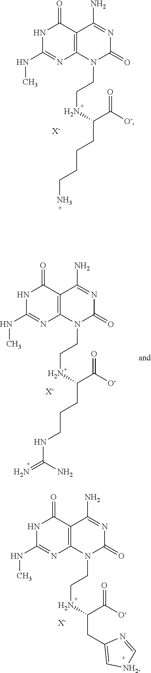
N1(CCNC(CCCCN)C(=O)[O-])C(=O)N=C(N)C2=C1N=C(NC)NC2=O.[X-].N=C(NCCCC(NCCN1C(=O)N=C(N)C2=C1N=C(NC)NC2=O)C(=O)[O-])N.[X-].N1=C[NH2]C=C1CC(NCCN1C(=O)N=C(N)C2=C1N=C(NC)NC2=O)C(=O)[O-].[X-]
